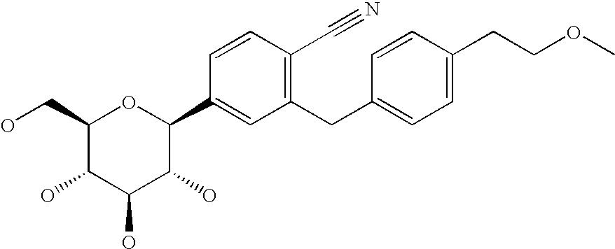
C1(CO)C(O)C(O)C(O)C(C2=CC(CC3=CC=C(CCOC)C=C3)=C(C#N)C=C2)O1
